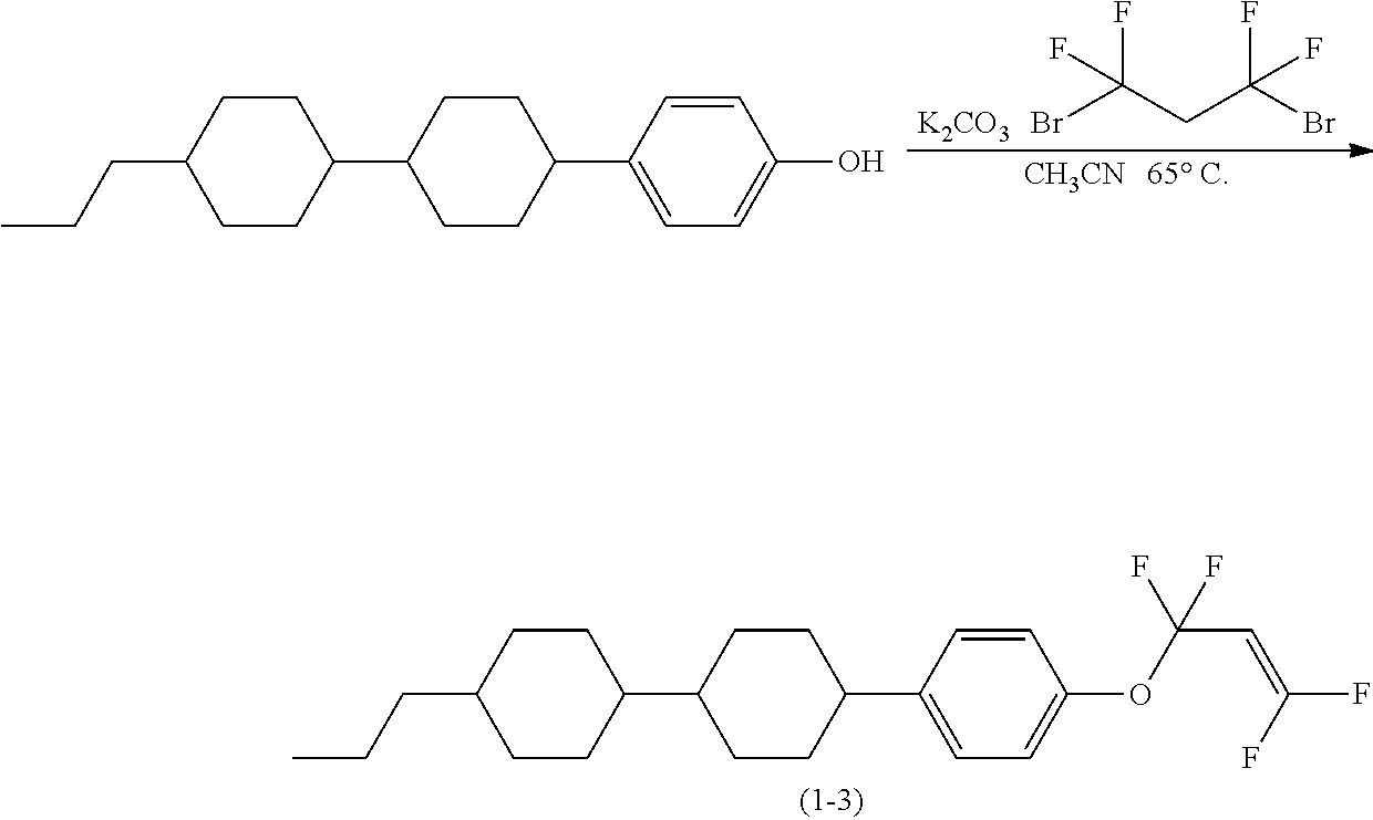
[K2CO3].BrC(CC(Br)(F)F)(F)F.[CH3CN].[65 C].CCCC1CCC(C2CCC(C3=CC=C(O)C=C3)CC2)CC1.CCCC1CCC(C2CCC(C3=CC=C(OC(C=C(F)F)(F)F)C=C3)CC2)CC1
